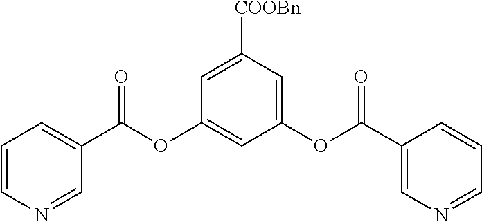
C1=CN=CC(C(OC2=CC(OC(C3=CN=CC=C3)=O)=CC([COOBn])=C2)=O)=C1
